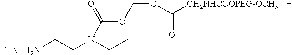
NCCN(CC)C(OCOC([CH2NHCOOPEG-OCH3])=O)=O.[TFA]
